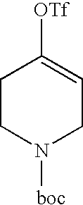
C1CN([boc])CC=C1[OTf]
